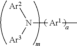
N([Ar1]C)([Ar3])[Ar2]
